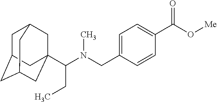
C1C2CC3CC(C(N(CC4=CC=C(C(O[Me])=O)C=C4)C)CC)(CC1C3)C2
